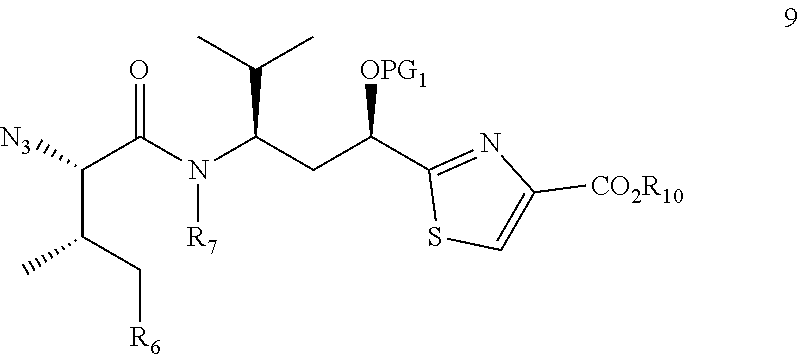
C(C(C1=NC([CO2R10])=CS1)[OPG1])C(N(C(C(C(C)C[R6])[N3])=O)[R7])C(C)C
